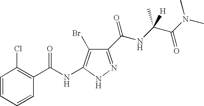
C1=CC=CC(C(NC2=C(Br)C(C(NC(C(N(C)C)=O)(C)[H])=O)=NN2)=O)=C1Cl
